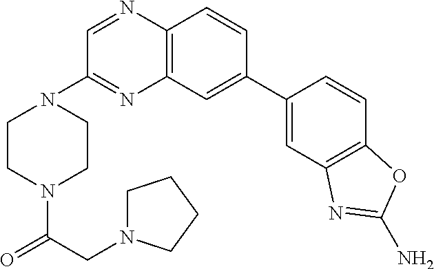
C12=C(C=CC(C3=CC4=C(C=C3)OC(N)=N4)=C1)N=CC(N1CCN(C(=O)CN3CCCC3)CC1)=N2
